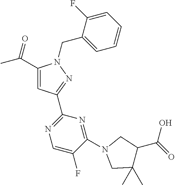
C1(C(C)=O)=CC(C2=NC=C(F)C(N3CC(C)(C)C(C(O)=O)C3)=N2)=NN1CC1=CC=CC=C1F
